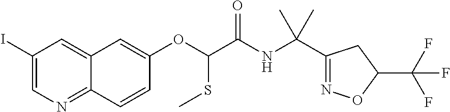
C1(I)=CN=C2C(=C1)C=C(OC(SC)C(NC(C1=NOC(C(F)(F)F)C1)(C)C)=O)C=C2
